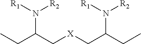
CCC(C[X]CC(CC)N([R1])[R2])N([R1])[R2]
